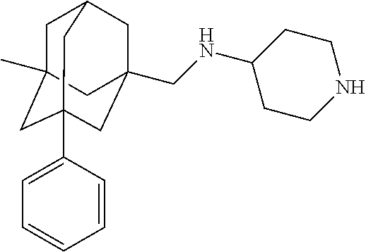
C1=CC(C23CC4(C)CC(CC(CNC5CCNCC5)(C2)C4)C3)=CC=C1
